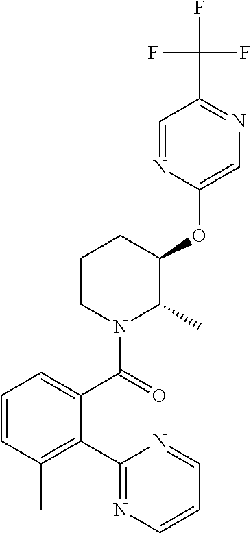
C1(OC2C(C)N(C(=O)C3=CC=CC(C)=C3C3=NC=CC=N3)CCC2)=CN=C(C(F)(F)F)C=N1
